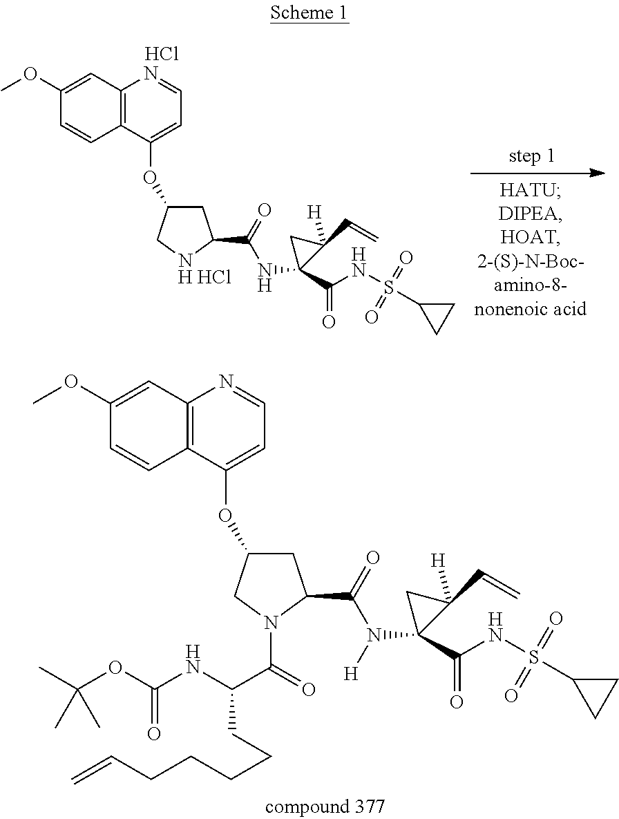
C1C(OC2=CC=NC3=C2C=CC(OC)=C3)C[NH HCl]C1C(=O)NC1(C(NS(C2CC2)(=O)=O)=O)C(C=C)([H])C1.Cl.C1C(OC2=CC=NC3=C2C=CC(OC)=C3)CN(C(=O)C(NC(OC(C)(C)C)=O)CCCCCC=C)C1C(=O)N(C1(C(NS(C2CC2)(=O)=O)=O)C(C=C)([H])C1)[H]
